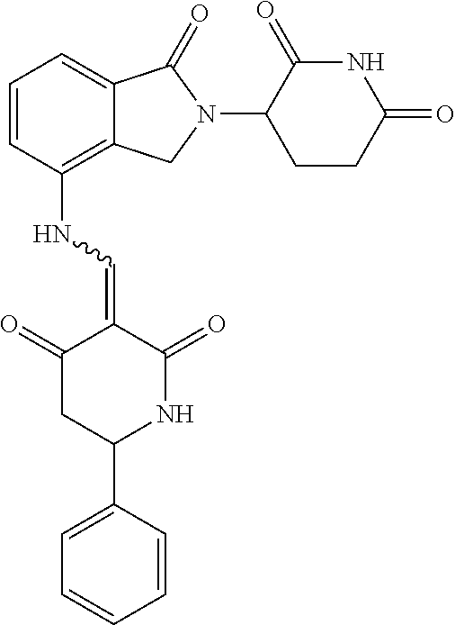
C1=CC(NC=C2C(=O)CC(C3=CC=CC=C3)NC2=O)=C2C(=C1)C(=O)N(C1CCC(=O)NC1=O)C2
